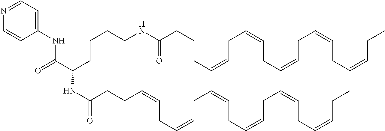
N1=CC=C(NC(C(CCCCNC(CCCC=CCC=CCC=CCC=CCC=CCC)=O)NC(=O)CCC=CCC=CCC=CCC=CCC=CCC=CCC)=O)C=C1
